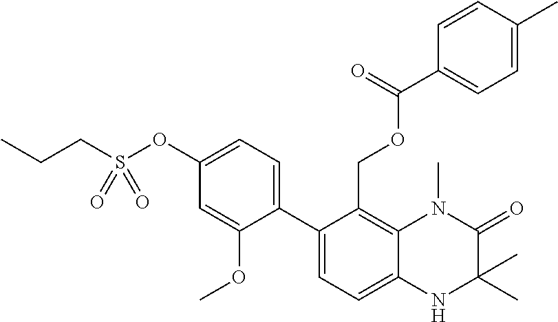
C12=C(COC(C3=CC=C(C)C=C3)=O)C(C3=CC=C(OS(CCC)(=O)=O)C=C3OC)=CC=C1NC(C)(C)C(=O)N2C
